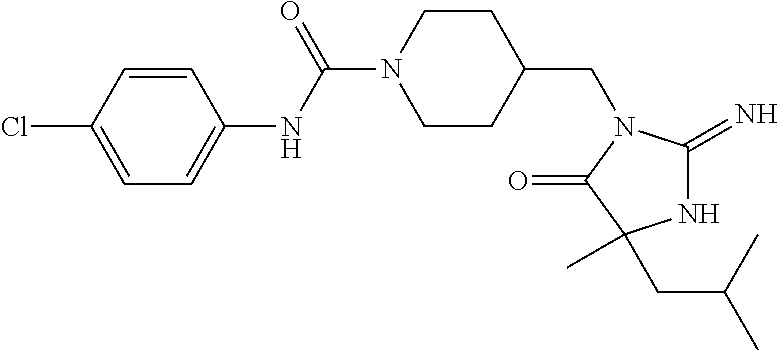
C1=CC(NC(=O)N2CCC(CN3C(=O)C(C)(CC(C)C)NC3=N)CC2)=CC=C1Cl
